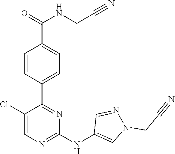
C1(C2=NC(NC3=CN(CC#N)N=C3)=NC=C2Cl)=CC=C(C(NCC#N)=O)C=C1
